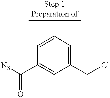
[N3]C(C1=CC(CCl)=CC=C1)=O
